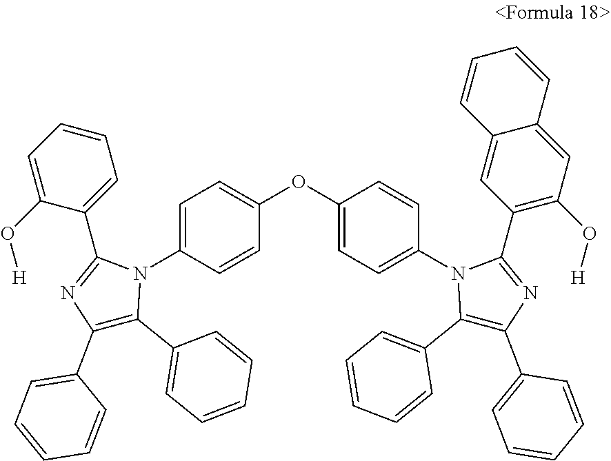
C1=C(N2C(C3=CC=CC=C3O[H])=NC(C3=CC=CC=C3)=C2C2=CC=CC=C2)C=CC(OC2=CC=C(N3C(C4=C(O[H])C=C5C=CC=CC5=C4)=NC(C4=CC=CC=C4)=C3C3=CC=CC=C3)C=C2)=C1
